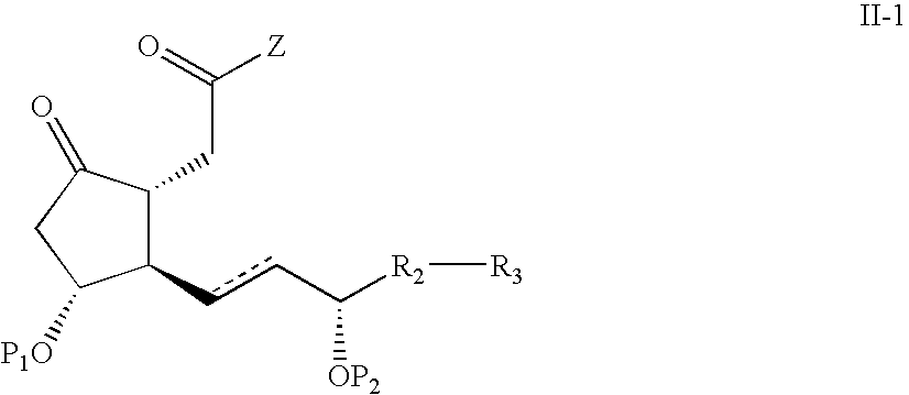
C1(ccC([R2][R3])[OP2])C(CC([Z])=O)C(=O)CC1[P1O]
